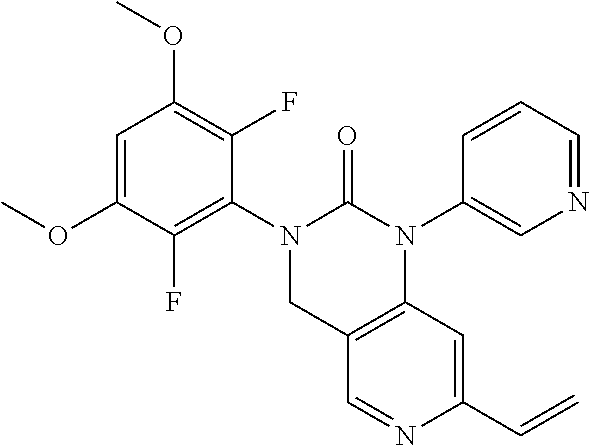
C1(OC)=CC(OC)=C(F)C(N2CC3=C(C=C(C=C)N=C3)N(C3=CN=CC=C3)C2=O)=C1F
